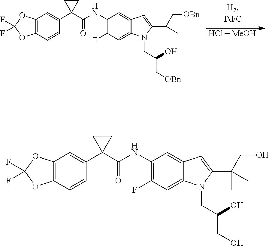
C1(NC(C2(C3=CC4=C(C=C3)OC(F)(F)O4)CC2)=O)=C(F)C=C2C(=C1)C=C(C(CO)(C)C)N2CC(O)CO.C1(NC(C2(C3=CC4=C(C=C3)OC(F)(F)O4)CC2)=O)=C(F)C=C2C(=C1)C=C(C(C[OBn])(C)C)N2CC(O)C[OBn].Cl[MeOH]
